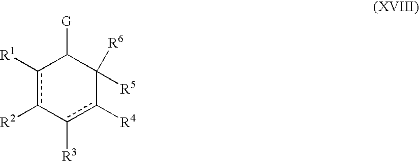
c1([R1])c([R2])-c([R3])c([R4])C([R5])([R6])C1[G]
